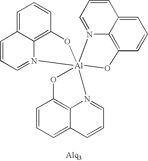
C12=C3C(=CC=C1)C=CC=N3[Al]13(O2)(N2=CC=CC4=CC=CC(=C42)O1)OC1=C2C(=CC=C1)C=CC=N23
